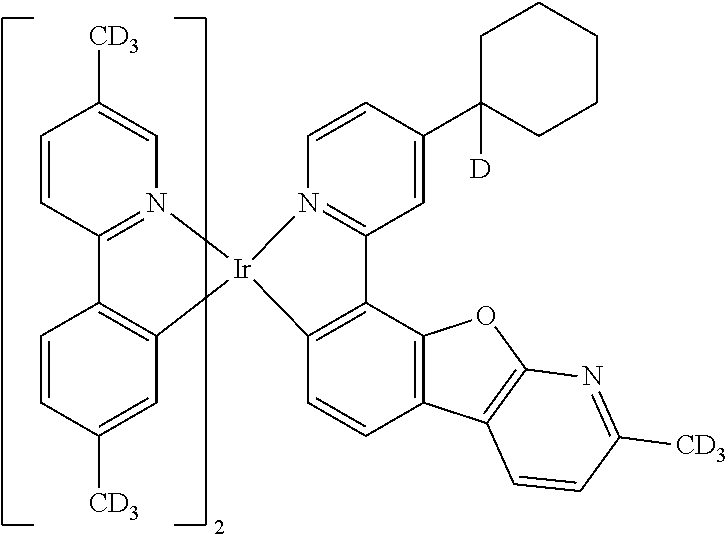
C1=CC2=N(C=C1[CD3])[Ir]1(C3=C2C=CC([CD3])=C3)C2=C(C3=C(C=C2)C2=C(O3)N=C([CD3])C=C2)C2=N1C=CC(C1([D])CCCCC1)=C2
